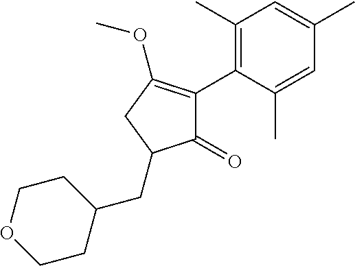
C1(=O)C(C2=C(C)C=C(C)C=C2C)=C(OC)CC1CC1CCOCC1
